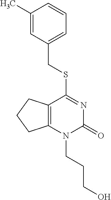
C1(C)=CC(CSC2=NC(=O)N(CCCO)C3=C2CCC3)=CC=C1
